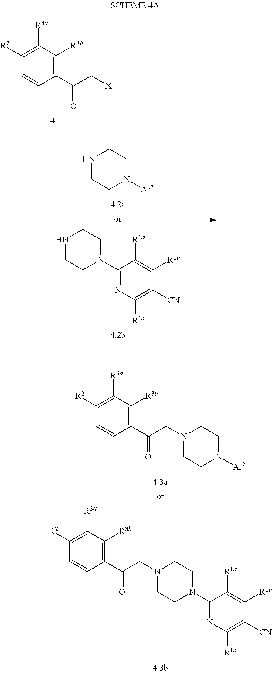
C1(C(CN2CCN([Ar2])CC2)=O)=C([R3b])C([R3a])=C([R2])C=C1.C1(C(CN2CCN(C3=NC([R1c])=C([CN])C([R1b])=C3[R1a])CC2)=O)=C([R3b])C([R3a])=C([R2])C=C1.C1(C(C[X])=O)=C([R3b])C([R3a])=C([R2])C=C1.N1CCN([Ar2])CC1.N1CCN(C2=NC([R1c])=C([CN])C([R1b])=C2[R1a])CC1
